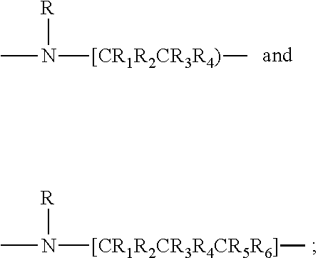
CN([[CR1R2CR3R4)]C)[R].CN([[CR1R2CR3R4CR5R6]]C)[R]
